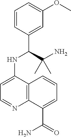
C1=CC(C(C(N)(C)C)NC2=CC=NC3=C2C=CC=C3C(=O)N)=CC(OC)=C1
